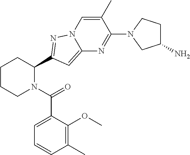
C1CCN(C(=O)C2=CC=CC(C)=C2OC)C(C2=NN3C=C(C)C(N4CC(N)CC4)=NC3=C2)C1
